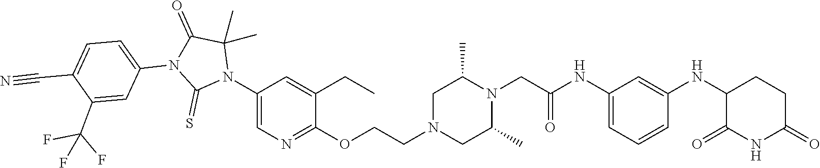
C1=C(NC(CN2C(C)CN(CCOC3=NC=C(N4C(C)(C)C(=O)N(C5=CC=C(C#N)C(C(F)(F)F)=C5)C4=S)C=C3CC)CC2C)=O)C=C(NC2C(=O)NC(=O)CC2)C=C1
